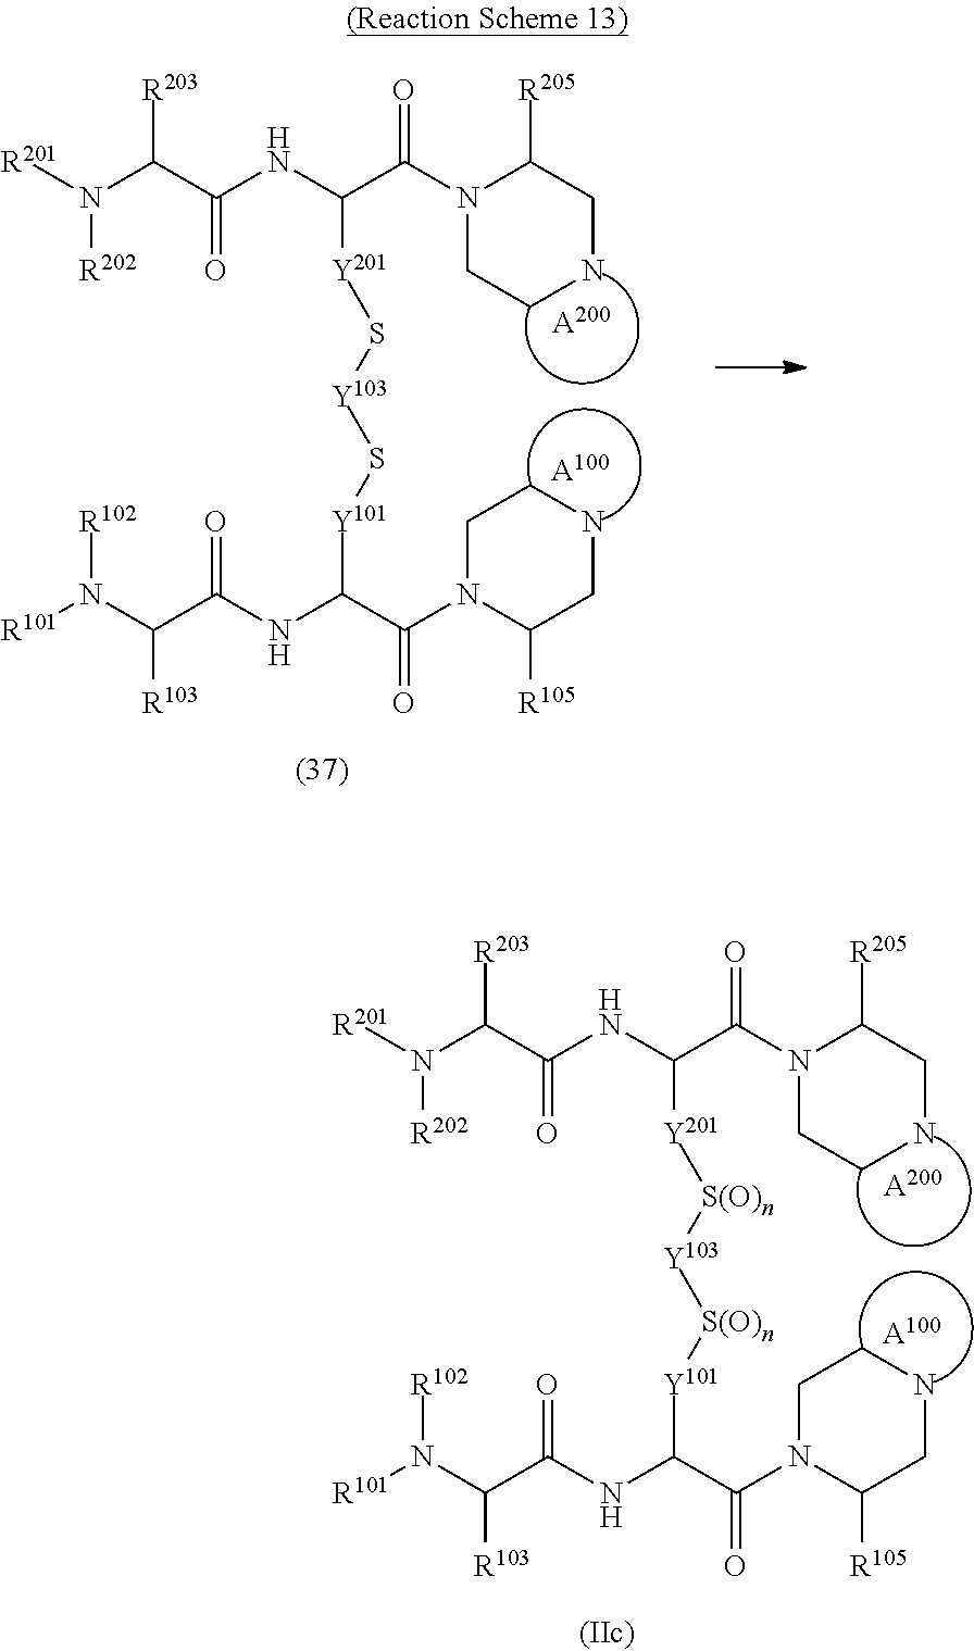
[A200].[A100].[R101]N(C(C(NC(C(=O)N1CCNCC1[R105])[Y101]S[Y103]S[Y201]C(NC(=O)C(N([R201])[R202])[R203])C(N1CCNCC1[R205])=O)=O)[R103])[R102].[A200].[A100].[R101]N(C(C(NC(C(=O)N1CCNCC1[R105])[Y101][S(O)n][Y103][S(O)n][Y201]C(NC(=O)C(N([R201])[R202])[R203])C(N1CCNCC1[R205])=O)=O)[R103])[R102]
